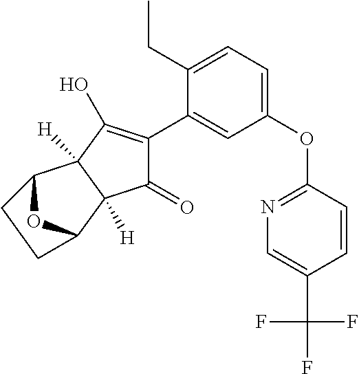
C1(=O)C(C2=CC(OC3=NC=C(C(F)(F)F)C=C3)=CC=C2CC)=C(O)C2([H])C1([H])C1OC2CC1
